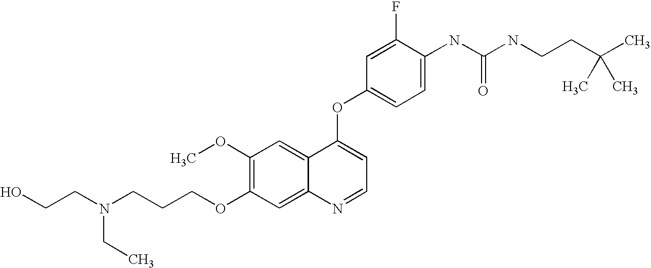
C1(OC)=C(OCCCN(CCO)CC)C=C2C(=C1)C(OC1=CC=C(NC(NCCC(C)(C)C)=O)C(F)=C1)=CC=N2
